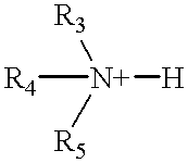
[N+]([H])([R5])([R3])[R4]
